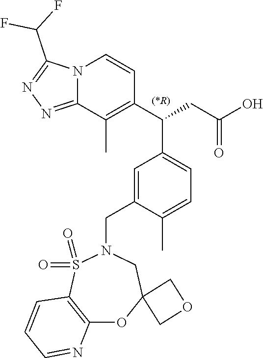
C12=C(S(=O)(=O)N(CC3=CC(C(CC(O)=O)C4=C(C)C5=NN=C(C(F)F)N5C=C4)=CC=C3C)CC3(O1)COC3)C=CC=N2
